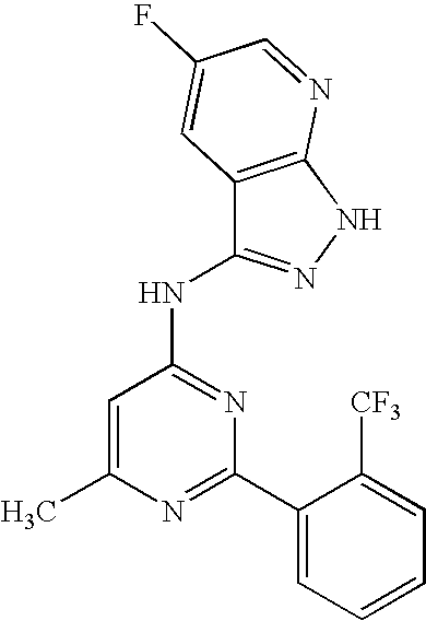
CC1=CC(NC2=NNC3=C2C=C(F)C=N3)=NC(C2=CC=CC=C2[CF3])=N1
